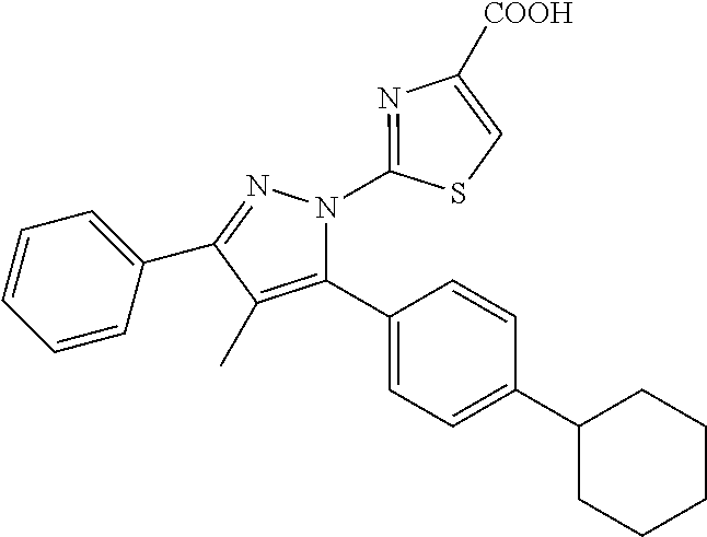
C1=CC=C(C2=NN(C3=NC([COOH])=CS3)C(C3=CC=C(C4CCCCC4)C=C3)=C2C)C=C1
